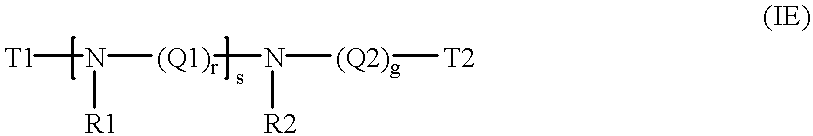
[T1]N([(Q1)r]N([(Q2)g][T2])[R2])[R1]
